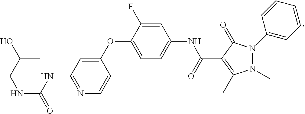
N1=C(NC(=O)NCC(O)C)C=C(OC2=CC=C(NC(=O)C3=C(C)N(C)N(C4=CC=CC=C4)C3=O)C=C2F)C=C1
